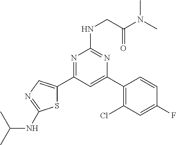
N1=C(C2=CN=C(NC(C)C)S2)C=C(C2=C(Cl)C=C(F)C=C2)N=C1NCC(N(C)C)=O
